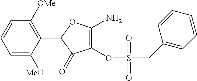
C1(OS(=O)(CC2=CC=CC=C2)=O)=C(N)OC(C2=C([OMe])C=CC=C2[MeO])C1=O
